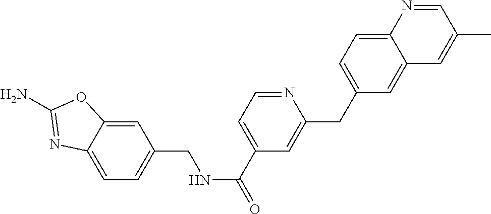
C12=CC=C(CNC(=O)C3=CC=NC(CC4=CC=C5C(=C4)C=C(C)C=N5)=C3)C=C1OC(N)=N2
